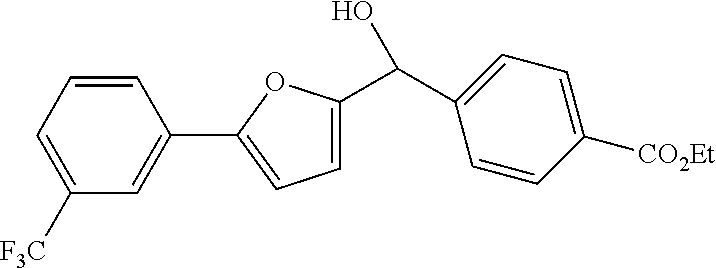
C1=CC=C([F3C])C=C1C1=CC=C(C(C2=CC=C([CO2Et])C=C2)O)O1
